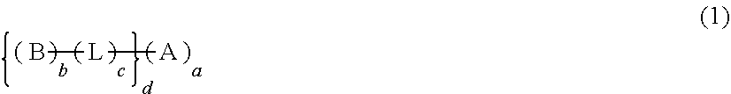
B[L][A]
